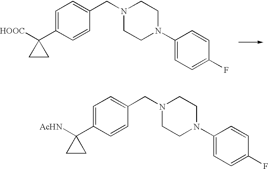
C1=C(C2([HOOC])CC2)C=CC(CN2CCN(C3=CC=C(F)C=C3)CC2)=C1.C1=C(C2([AcHN])CC2)C=CC(CN2CCN(C3=CC=C(F)C=C3)CC2)=C1
